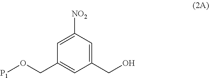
[NO2]C1=CC(CO[P1])=CC(CO)=C1
